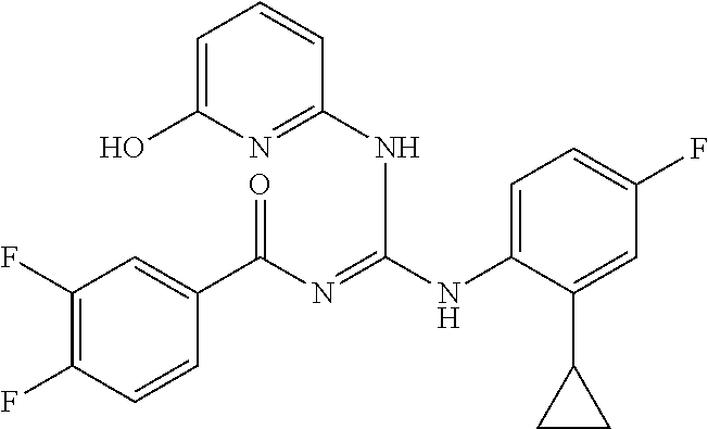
C1(F)=C(F)C=CC(C(N=C(NC2=CC=C(F)C=C2C2CC2)NC2=NC(O)=CC=C2)=O)=C1
